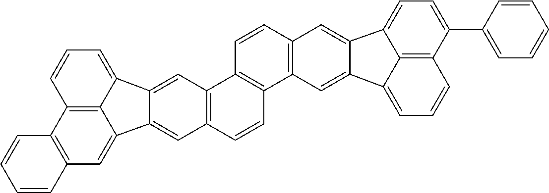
C12=C(C=C3C4=C1C=CC=C4C1=CC4=C(C=CC5=C4C=CC4=C5C=C5C(=C4)C4=CC=C(C6=CC=CC=C6)C6=C4C5=CC=C6)C=C31)C=CC=C2
